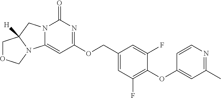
C1(COC2=NC(=O)N3C(=C2)N2C([H])(C3)COC2)=CC(F)=C(OC2=CC(C)=NC=C2)C(F)=C1
